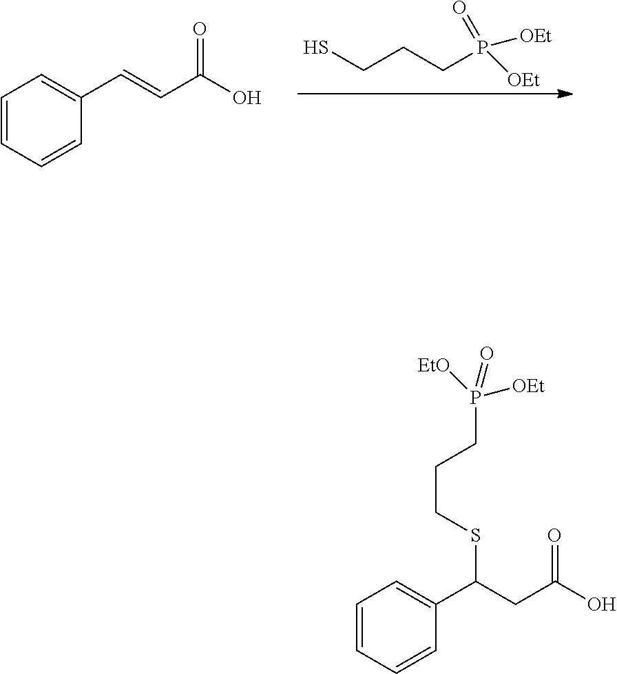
C1=CC=CC(C=CC(O)=O)=C1.SCCCP(=O)([OEt])[OEt].C1=CC=CC(C(CC(O)=O)SCCCP([OEt])([EtO])=O)=C1
